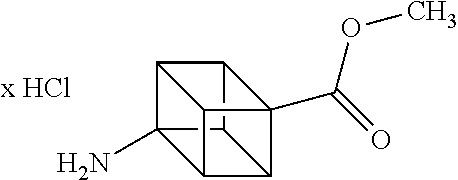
C12C3(N)C4C5C(C(=O)OC)(C14)C2C53
